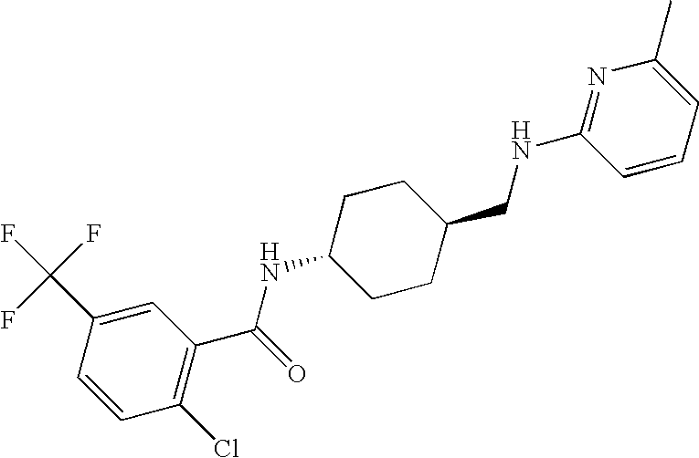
C1(C(F)(F)F)=CC(C(=O)NC2CCC(CNC3=NC(C)=CC=C3)CC2)=C(Cl)C=C1
